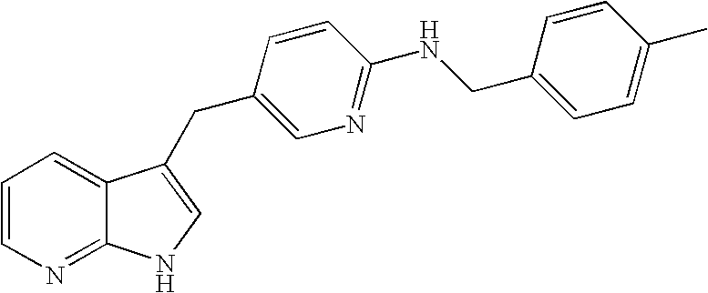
C1=CN=C2C(=C1)C(CC1=CN=C(NCC3=CC=C(C)C=C3)C=C1)=CN2
